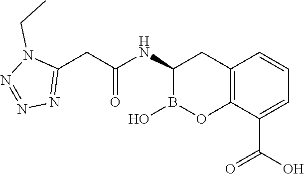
C12=C(C(C(O)=O)=CC=C1)OB(O)C(NC(=O)CC1=NN=NN1CC)C2
